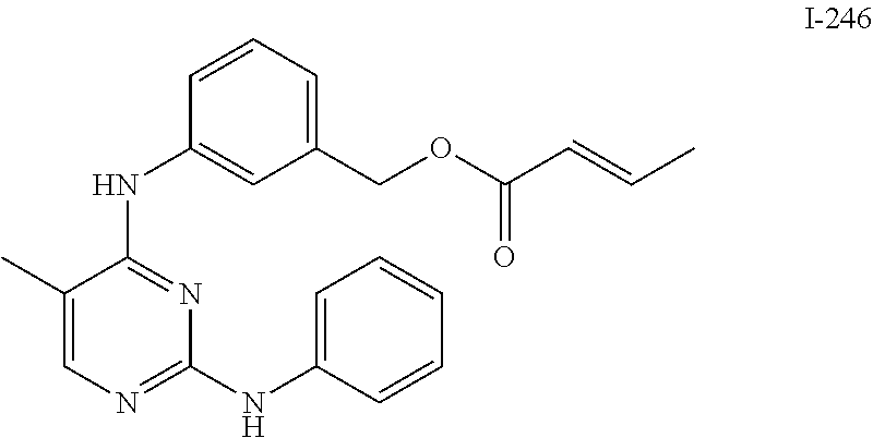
C1(C)=CN=C(NC2=CC=CC=C2)N=C1NC1=CC(COC(C=CC)=O)=CC=C1
